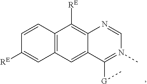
C12=C([RE])C3=C(C=C1C([G]C)=N(C)C=N2)C=C([RE])C=C3
